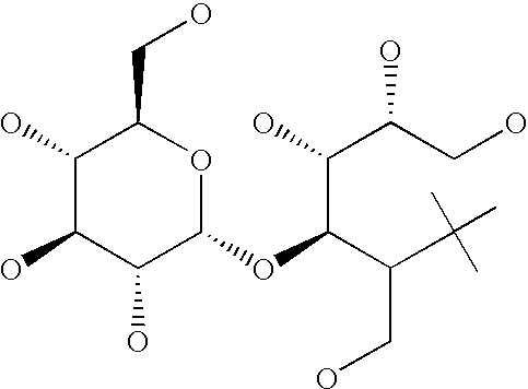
C1(O)C(O)C(O)C(OC(C(C(C)(C)C)CO)C(C(CO)O)O)OC1CO
